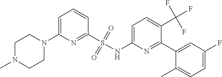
C1N(C)CCN(C2=CC=CC(S(NC3=CC=C(C(F)(F)F)C(C4=CC(F)=CC=C4C)=N3)(=O)=O)=N2)C1
